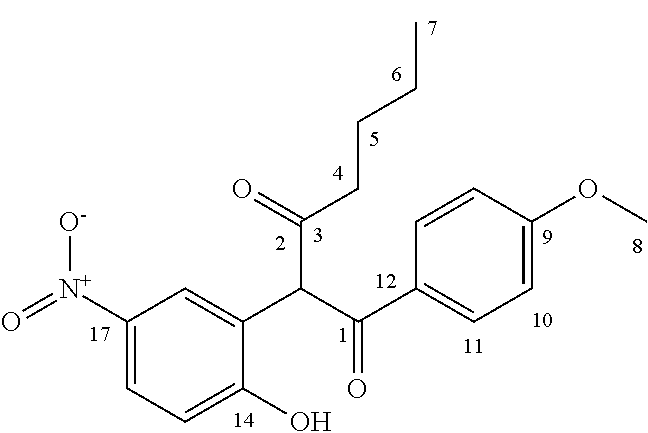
C1([N+](=O)[O-])=CC=C(O)C(C(C(C2=CC=C(OC)C=C2)=O)C(=O)CCCC)=C1
